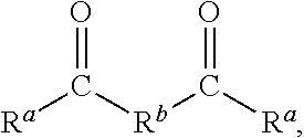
[Ra]C([Rb]C([Ra])=O)=O
